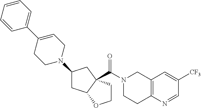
C12=C(N=CC([CF3])=C1)CCN(C(=O)C13C(CC(N4CC=C(C5=CC=CC=C5)CC4)C1)OCC3)C2
